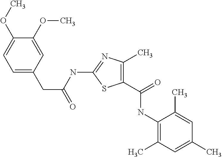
N(C1=NC(C)=C(C(=O)NC2=C(C)C=C(C)C=C2C)S1)C(CC1=CC=C(OC)C(OC)=C1)=O
